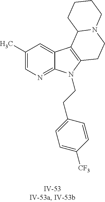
C1(C)=CN=C2C(=C1)C1=C(N2CCC2=CC=C([CF3])C=C2)CCN2C1CCCC2
